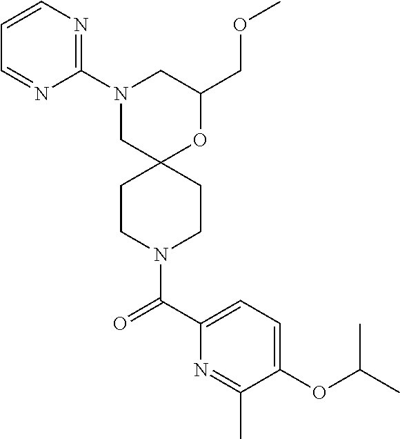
C1(COC)OC2(CN(C3=NC=CC=N3)C1)CCN(C(C1=CC=C(OC(C)C)C(C)=N1)=O)CC2
